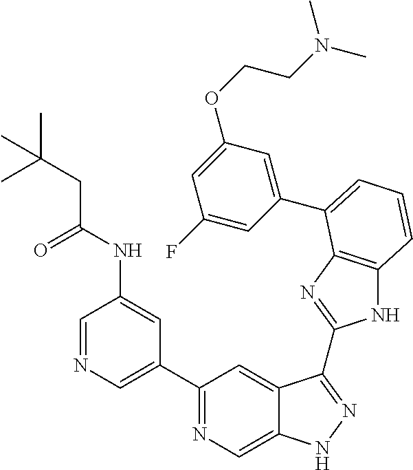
C1(C2=NC=C3C(=C2)C(C2=NC4=C(N2)C=CC=C4C2=CC(OCCN(C)C)=CC(F)=C2)=NN3)=CN=CC(NC(=O)CC(C)(C)C)=C1
